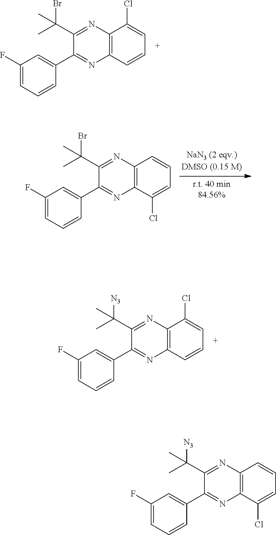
C(C1=NC2=C(N=C1C1=CC(F)=CC=C1)C=CC=C2Cl)(C)(Br)C.C(C1=NC2=C(N=C1C1=CC(F)=CC=C1)C=CC=C2Cl)(C)([N3])C.C(C1=NC2=C(N=C1C1=CC(F)=CC=C1)C(Cl)=CC=C2)(C)(Br)C.C(C1=NC2=C(N=C1C1=CC(F)=CC=C1)C(Cl)=CC=C2)(C)([N3])C
